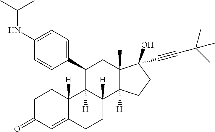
C1CC2([H])C(=CC1=O)CCC1([H])C2([H])C(C2=CC=C(NC(C)C)C=C2)CC2(C)C1([H])CCC2(O)C#CC(C)(C)C
